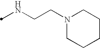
N(CCN1CCCCC1)C
